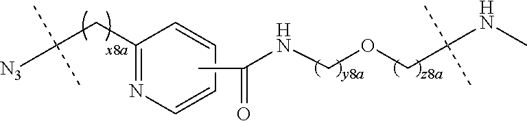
[N3]C(CC1=NC=CC=C1)(C)C.N(COCC(NC)(C)C)C(C)=O
